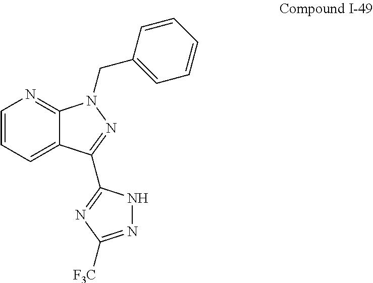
C1=CC=C2C(=N1)N(CC1=CC=CC=C1)N=C2C1=NC([F3C])=NN1
